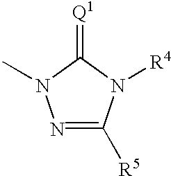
[Q1]=C1N(C)N=C([R5])N1[R4]
